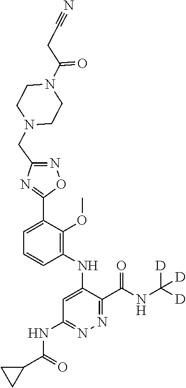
C1=C(C2=NC(CN3CCN(C(CC#N)=O)CC3)=NO2)C(OC)=C(NC2=CC(NC(C3CC3)=O)=NN=C2C(NC([D])([D])[D])=O)C=C1
